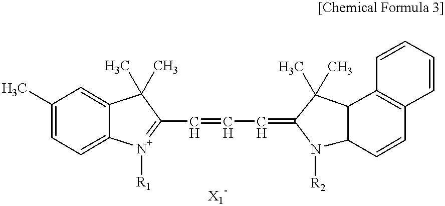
C1(C)=CC=C2C(=C1)C(C)(C)C(C=CC=C1N([R2])C3C(C1(C)C)C1=C(C=C3)C=CC=C1)=[N+]2[R1]
